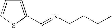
C1=C(C=NCCCC)SC=C1
